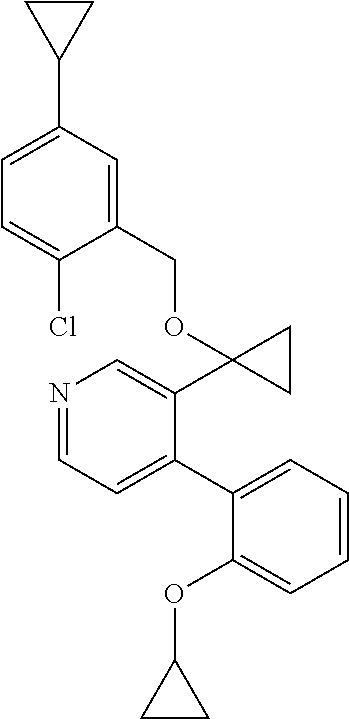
N1=CC=C(C2=CC=CC=C2OC2CC2)C(C2(OCC3=CC(C4CC4)=CC=C3Cl)CC2)=C1
